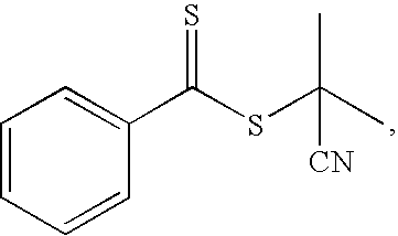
C1=CC=CC(C(=S)SC(C)(C)[CN])=C1
